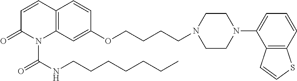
C12=C(C=C(OCCCCN3CCN(C4=CC=CC5=C4C=CS5)CC3)C=C1)N(C(NCCCCCCC)=O)C(=O)C=C2
